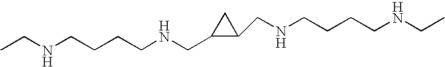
CCNCCCCNCC1C(CNCCCCNCC)C1
